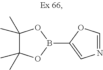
N1=COC(B2OC(C)(C)C(C)(C)O2)=C1
